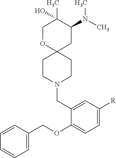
C1OC2(CC(N(C)C)C1(C)O)CCN(CC1=CC([R])=CC=C1OCC1=CC=CC=C1)CC2
